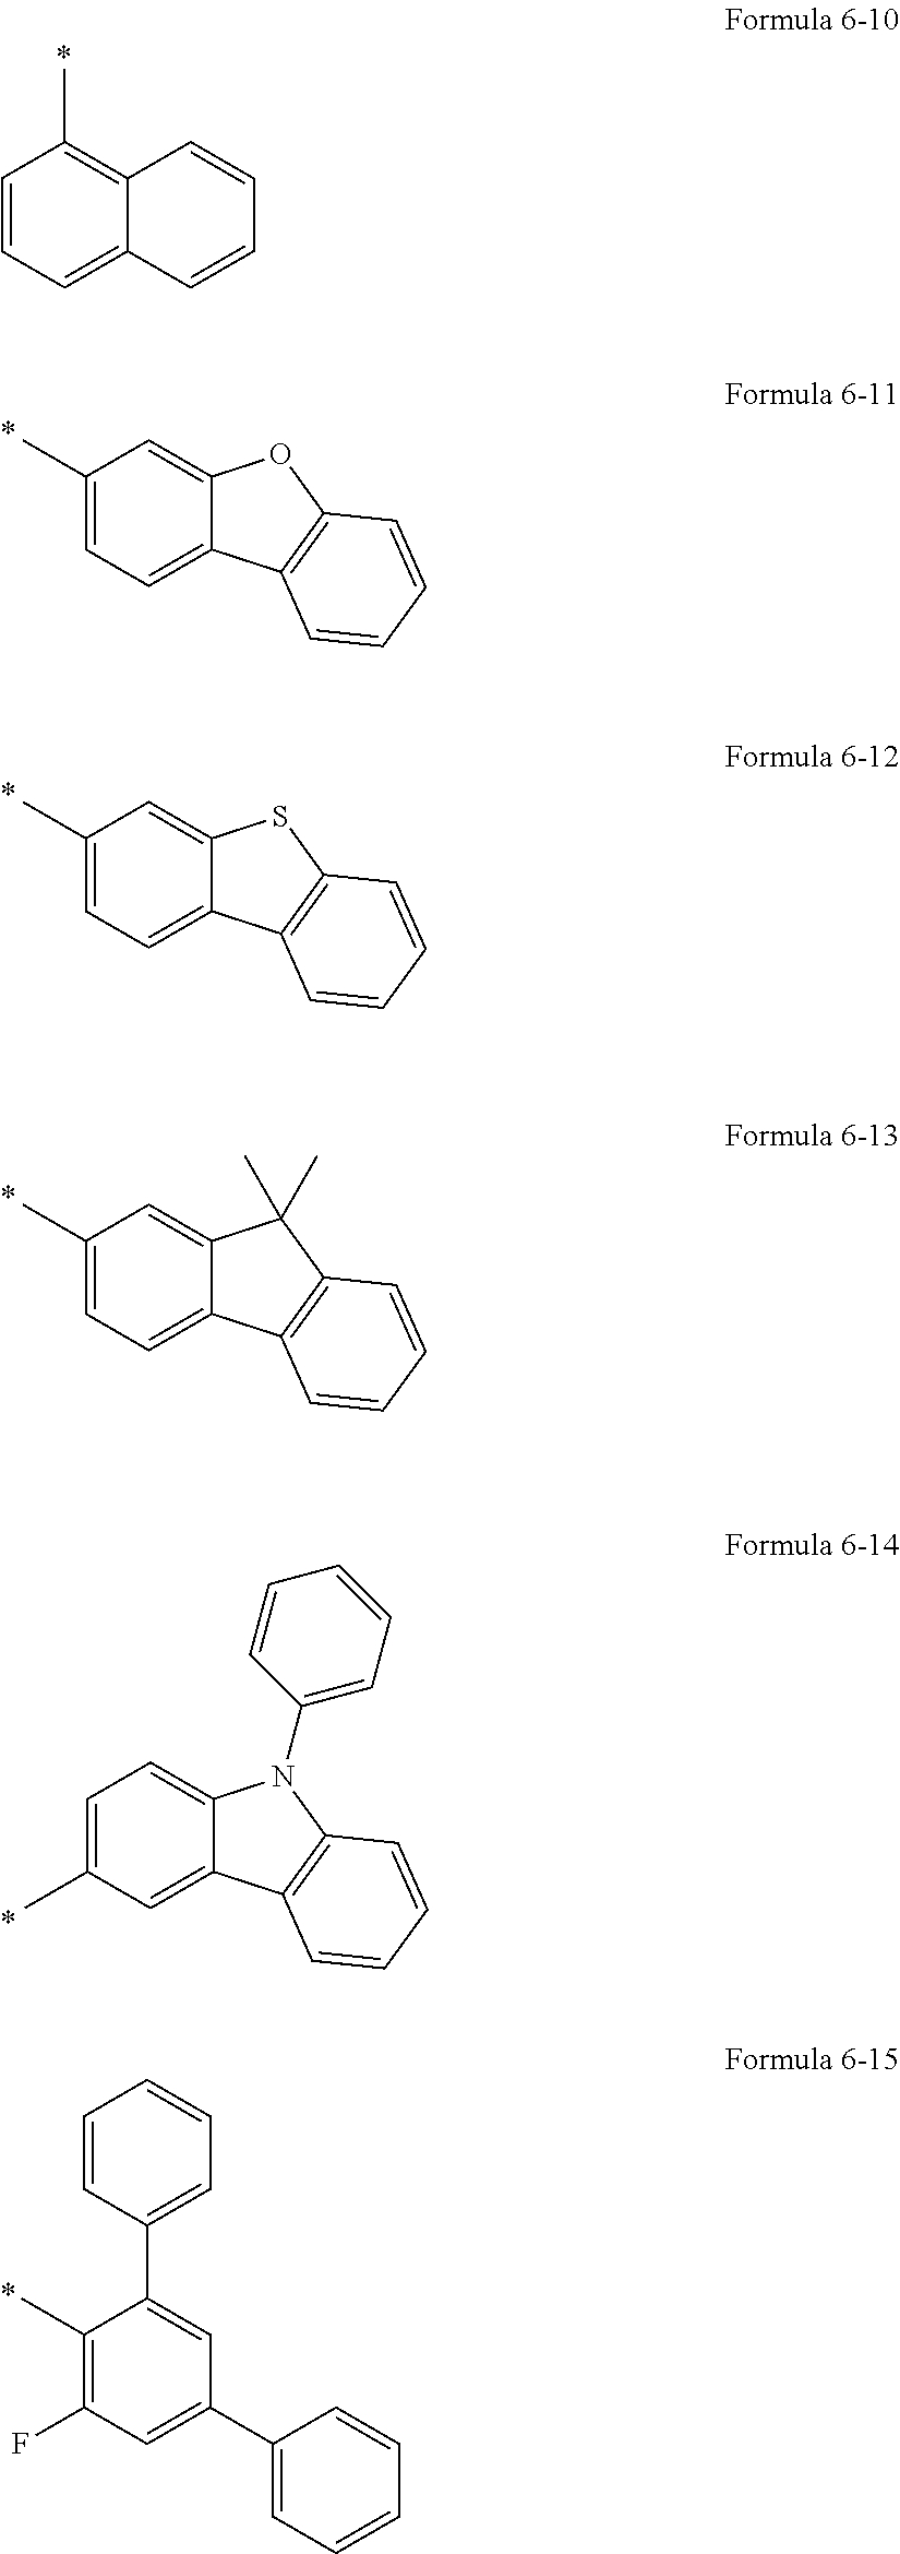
C1=CC=C2C(=C1C)C=CC=C2.C1(C)=CC=C2C(=C1)OC1=C2C=CC=C1.C1(C)=CC=C2C(=C1)SC1=C2C=CC=C1.C1(C)=CC=C2C(=C1)C(C)(C)C1=C2C=CC=C1.C1=C(C)C=C2C(=C1)N(C1=CC=CC=C1)C1=C2C=CC=C1.C1(C)=C(F)C=C(C2=CC=CC=C2)C=C1C1=CC=CC=C1
